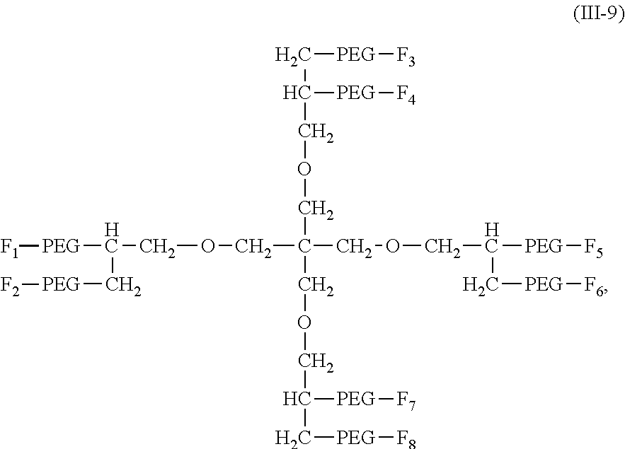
C([PEG][F3])C([PEG][F4])COCC(COCC([PEG][F1])C[PEG][F2])(COCC([PEG][F5])C[PEG][F6])COCC([PEG][F7])C[PEG][F8]
